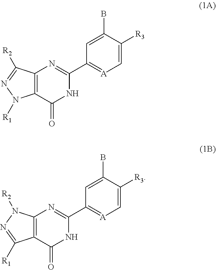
C12=C(C(=O)NC(C3=[A]C=C([R3])C(B)=C3)=N1)N([R1])N=C2[R2].C12=C(C(=O)NC(C3=[A]C=C([R3])C(B)=C3)=N1)C([R1])=NN2[R2]
